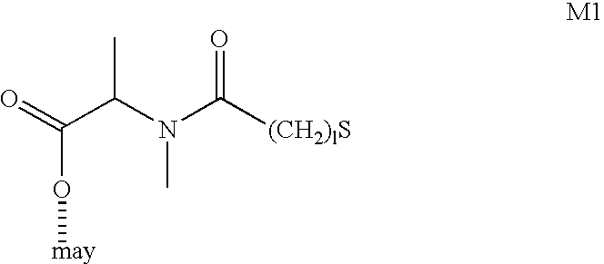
O=C(C(N(C([(CH2)lS])=O)C)C)O[may]
